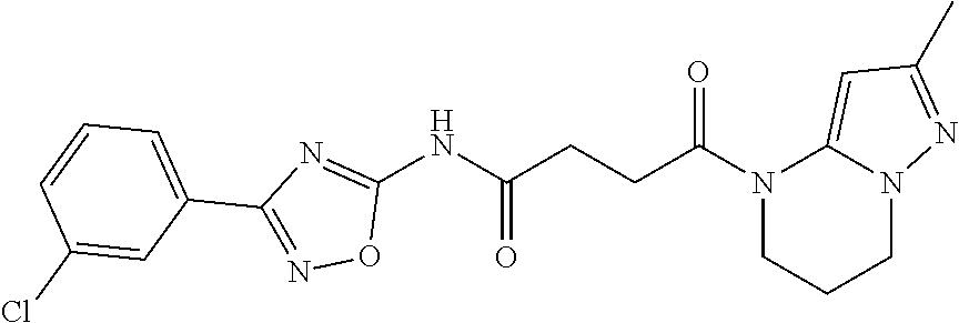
N1(C(=O)CCC(=O)NC2=NC(C3=CC=CC(Cl)=C3)=NO2)CCCN2C1=CC(C)=N2
